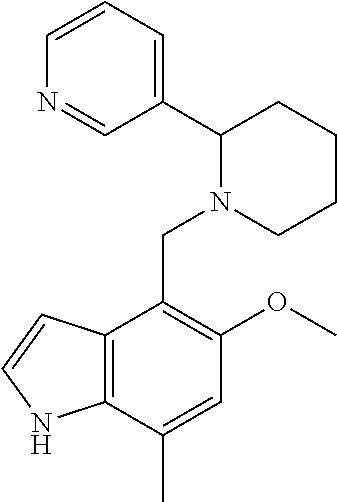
C1=CC=C(C2N(CC3=C(OC)C=C(C)C4=C3C=CN4)CCCC2)C=N1
